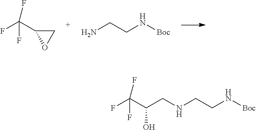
C1OC1C(F)(F)F.NCCN[Boc].FC(C(CNCCN[Boc])O)(F)F
